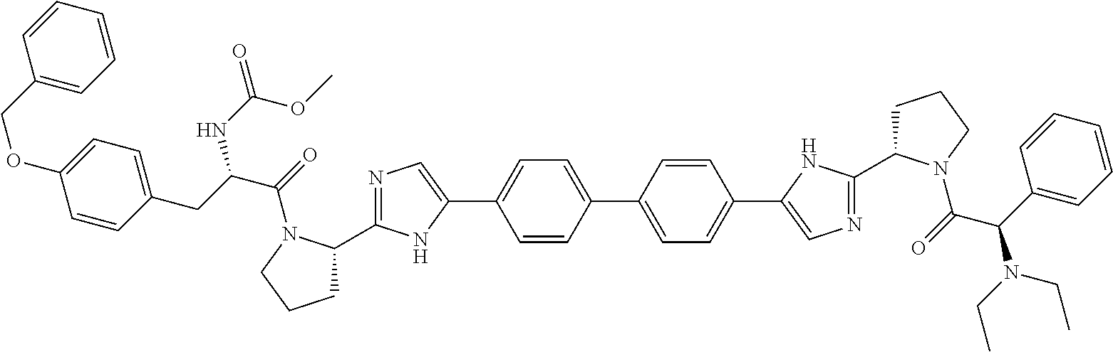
C1=CC(C2=CC=C(C3=CN=C(C4CCCN4C(=O)C(C4=CC=CC=C4)N(CC)CC)N3)C=C2)=CC=C1C1=CN=C(C2CCCN2C(=O)C(CC2=CC=C(OCC3=CC=CC=C3)C=C2)NC(=O)OC)N1
